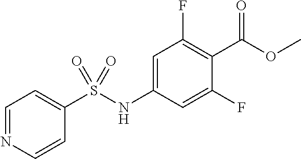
C1=NC=CC(S(NC2=CC(F)=C(C(OC)=O)C(F)=C2)(=O)=O)=C1
